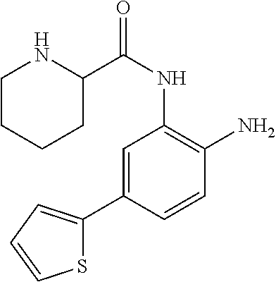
C1=C(C2=CC=CS2)C=CC(N)=C1NC(=O)C1NCCCC1
